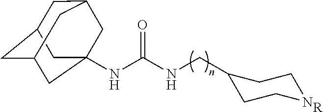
N(C(NCC1CCNCC1)=O)C12CC3CC(CC(C1)C3)C2.[R]
